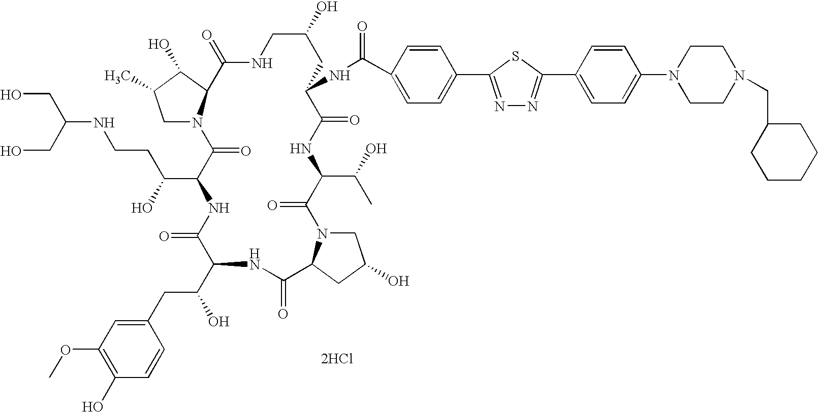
[2HCl].C1N2C(C(O)C1C)C(=O)NCC(O)CC(NC(=O)C1=CC=C(C3=NN=C(C4=CC=C(N5CCN(CC6CCCCC6)CC5)C=C4)S3)C=C1)C(=O)NC(C(O)C)C(=O)N1CC(O)CC1C(=O)NC(C(CC1=CC(OC)=C(O)C=C1)O)C(=O)NC(C(O)CCNC(CO)CO)C2=O
